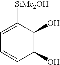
C1(O)C(O)C([SiMe2OH])=CC=C1
